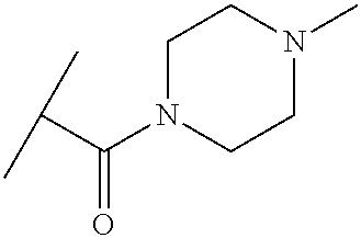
CC(C)C(N1CCN(C)CC1)=O
